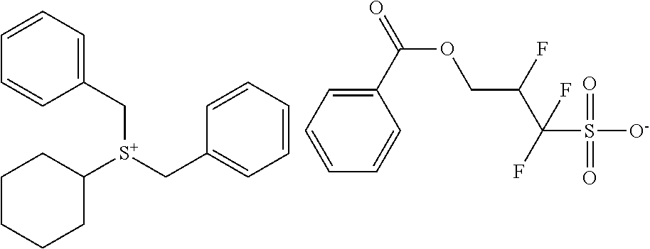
O(CC(C(S([O-])(=O)=O)(F)F)F)C(=O)C1=CC=CC=C1.C1(C[S+](C2CCCCC2)CC2=CC=CC=C2)=CC=CC=C1
